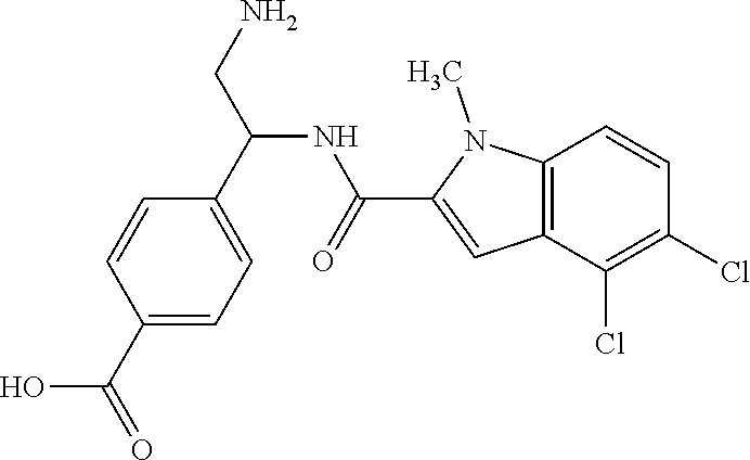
C1(C(=O)O)=CC=C(C(CN)NC(C2=CC3=C(N2C)C=CC(Cl)=C3Cl)=O)C=C1
